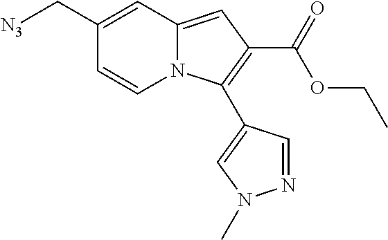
C1(C[N3])=CC2=CC(C(=O)OCC)=C(C3=CN(C)N=C3)N2C=C1
